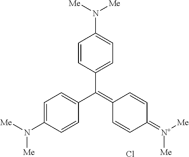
C(C1=CC=C(N([Me])[Me])C=C1)(=C1C=CC(=[N+]([Me])[Me])C=C1)C1=CC=C(N([Me])[Me])C=C1.Cl
